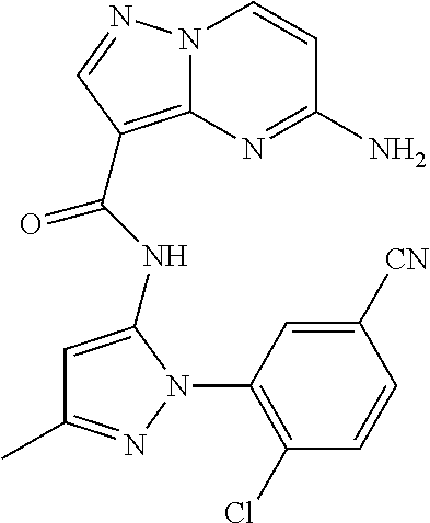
NC1=NC2=C(C(=O)NC3=CC(C)=NN3C3=C(Cl)C=CC([CN])=C3)C=NN2C=C1
